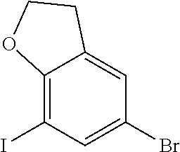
C12=C(I)C=C(Br)C=C1CCO2
